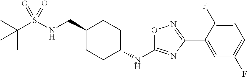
C(S(NCC1CCC(NC2=NC(C3=CC(F)=CC=C3F)=NO2)CC1)(=O)=O)(C)(C)C
